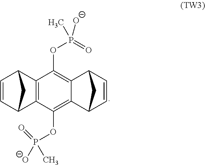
C1=CC2CC1C1=C2C(OP(=O)([O-])C)=C2C(=C1OP(=O)(C)[O-])C1CC2C=C1
